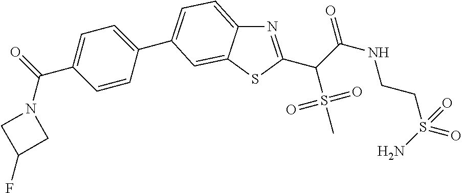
N1=C(C(C(NCCS(=O)(=O)N)=O)S(C)(=O)=O)SC2=CC(C3=CC=C(C(=O)N4CC(F)C4)C=C3)=CC=C12
